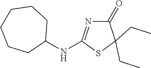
C1(NC2=NC(=O)C(CC)(CC)S2)CCCCCC1
